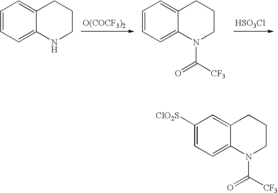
[O(COCF3)2].[HSO3Cl].C1=CC=C2C(=C1)CCCN2.C1=CC=C2C(=C1)CCCN2C([CF3])=O.C1([ClO2S])=CC=C2C(=C1)CCCN2C([CF3])=O
